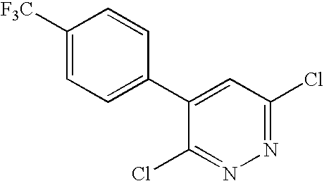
C1([F3C])=CC=C(C2=CC(Cl)=NN=C2Cl)C=C1
